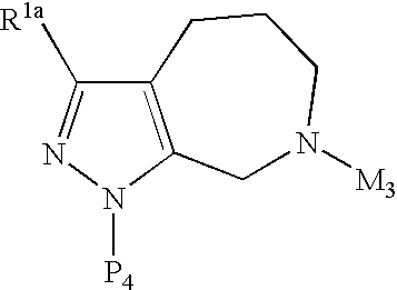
C12=C(N([P4])N=C1[R1a])CN([M3])CCC2
